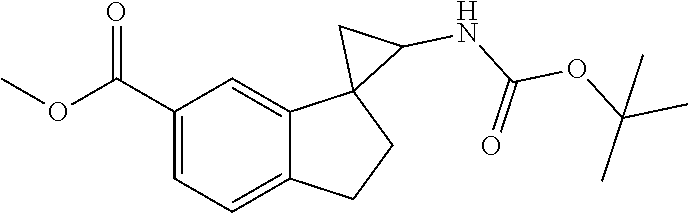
C1(C(OC)=O)=CC=C2C(=C1)C1(CC2)C(NC(OC(C)(C)C)=O)C1
